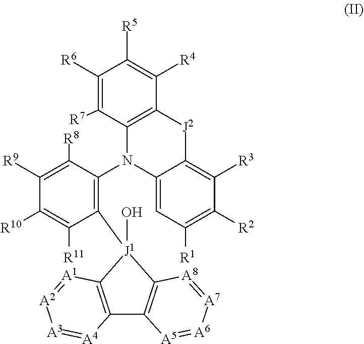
C1([R6])=C([R7])C2=C(C([R4])=C1[R5])[J2]C1=C([R3])C([R2])=C([R1])C=C1N2C1=C([J1]2(O)C3=C(C4=C2[A1]=[A2][A3]=[A4]4)[A5]=[A6][A7]=[A8]3)C([R11])=C([R10])C([R9])=C1[R8]
